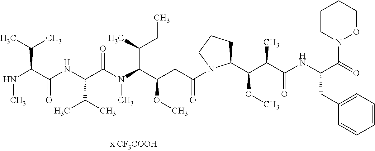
N(C(C(NC(C(N(C(C(CC(=O)N1C(C(C(C(NC(C(=O)N2OCCCC2)CC2=CC=CC=C2)=O)C)OC)CCC1)OC)C(C)CC)C)=O)C(C)C)=O)C(C)C)C
